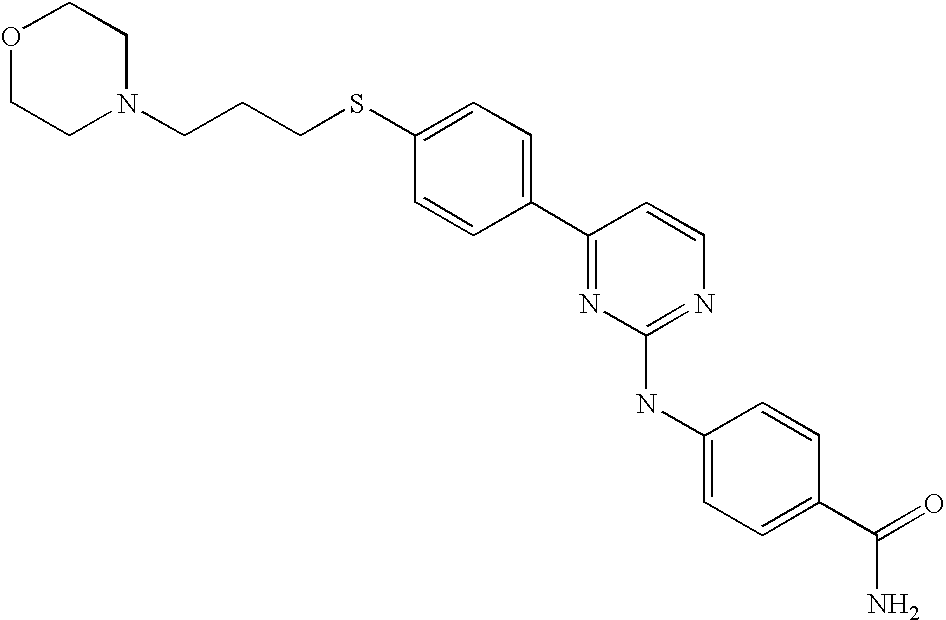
O1CCN(CCCSC2=CC=C(C3=NC(NC4=CC=C(C(=O)N)C=C4)=NC=C3)C=C2)CC1
